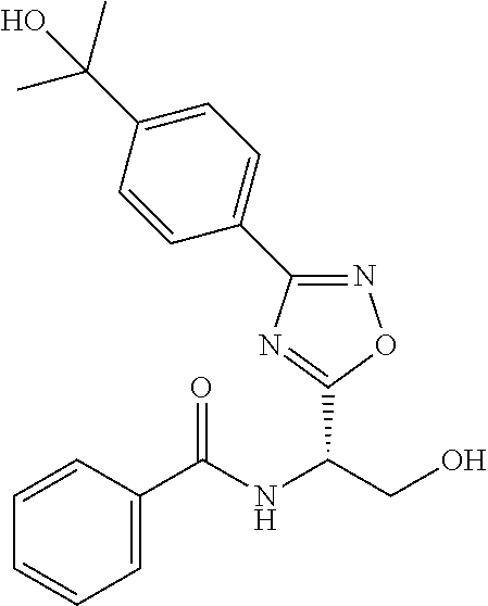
C1=CC(C(NC(CO)C2=NC(C3=CC=C(C(C)(C)O)C=C3)=NO2)=O)=CC=C1
